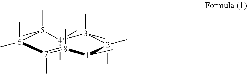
[4]1(C)(C)[5](C)(C)[6](C)(C)[7](C)=[8](C)[1](C)(C)[2](C)(C)[3]1(C)C
